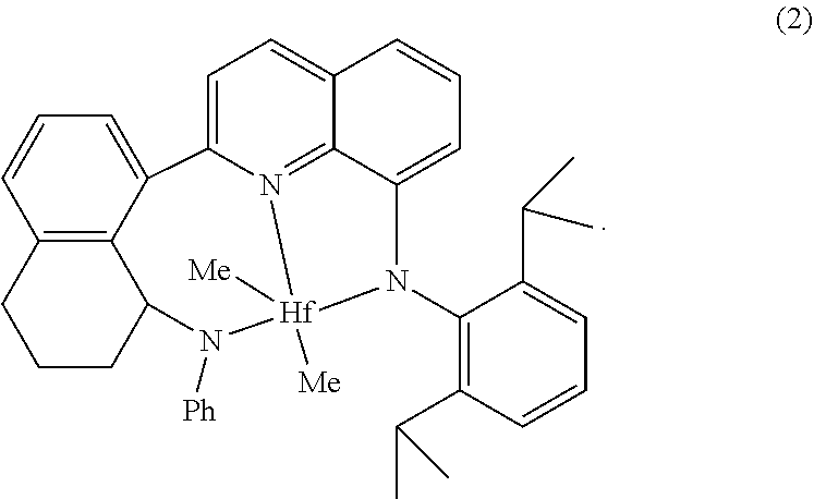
C1=C2N3=C4C(=C1)C=CC=C4N(C1=C(C(C)C)C=CC=C1C(C)C)[Hf]3([Me])([Me])N([Ph])C1C3=C(CCC1)C=CC=C23
